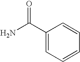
C1(C(N)=O)=CC=CC=C1
